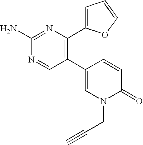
C1(C2=C(C3=CC=CO3)N=C(N)N=C2)=CN(CC#C)C(=O)C=C1
